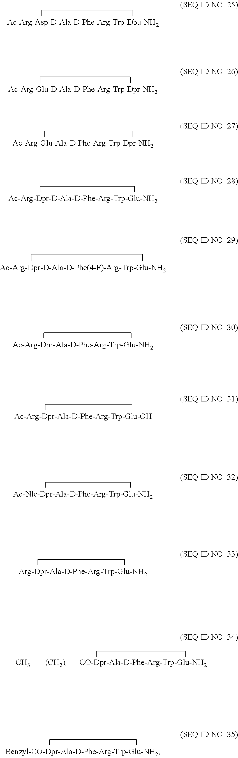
C[(CH2)4][CO-Dpr-Ala-D-Phe-Arg-Trp-Glu-NH2]
